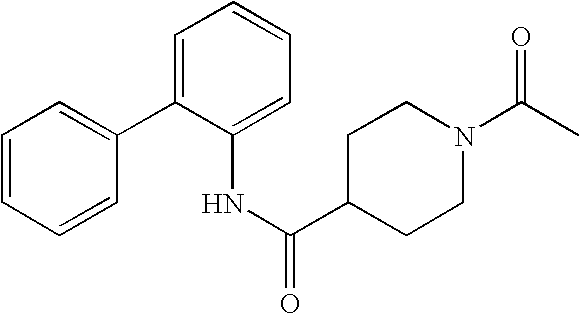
C1=CC=CC(C2=CC=CC=C2NC(=O)C2CCN(C(C)=O)CC2)=C1
